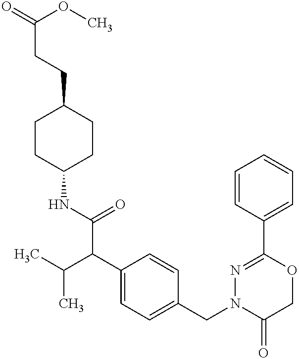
C1(NC(C(C2=CC=C(CN3C(=O)COC(C4=CC=CC=C4)=N3)C=C2)C(C)C)=O)CCC(CCC(OC)=O)CC1
